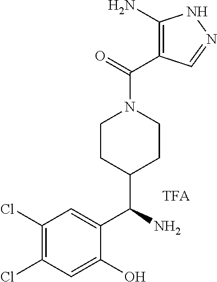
C1(Cl)=C(Cl)C=C(O)C(C(N)C2CCN(C(=O)C3=C(N)NN=C3)CC2)=C1
